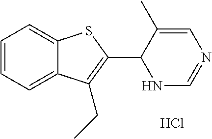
C1=CC=C2C(=C1)SC(C1NC=NC=C1C)=C2CC.Cl
